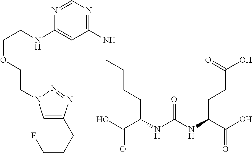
C(CCC(C(=O)O)NC(NC(C(O)=O)CCC(O)=O)=O)CNC1=NC=NC(NCCOCCN2C=C(CCCF)N=N2)=C1
